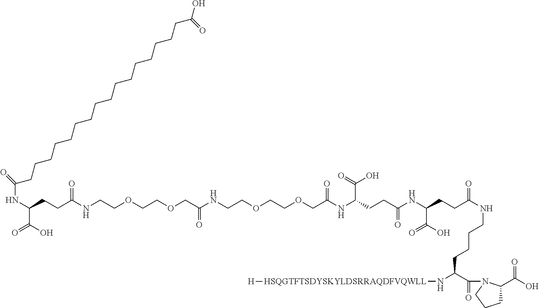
OC(=O)CCCCCCCCCCCCCCCCC(NC(C(O)=O)CCC(NCCOCCOCC(NCCOCCOCC(=O)NC(C(=O)O)CCC(NC(CCC(NCCCCC(N[HSQGTFTSDYSKYLDSRRAQDFVQWLL][H])C(=O)N1C(C(O)=O)CCC1)=O)C(O)=O)=O)=O)=O)=O
